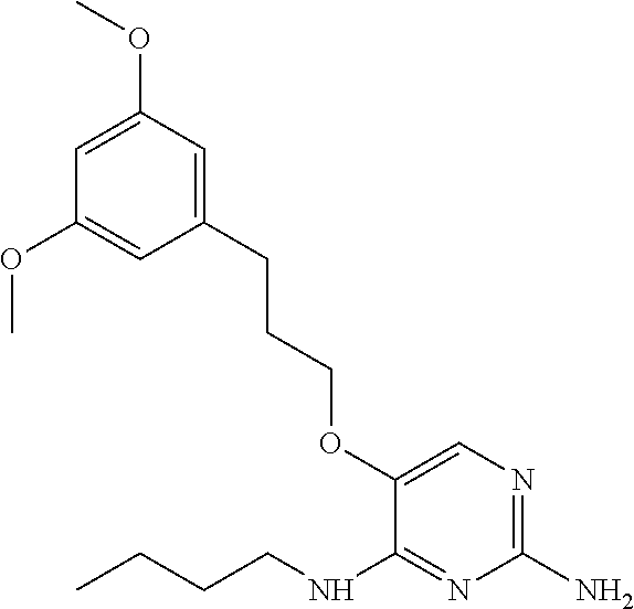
C1(OCCCC2=CC(OC)=CC(OC)=C2)=CN=C(N)N=C1NCCCC
